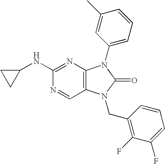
C1(NC2=NC3=C(C=N2)N(CC2=C(F)C(F)=CC=C2)C(=O)N3C2=CC=CC(C)=C2)CC1
